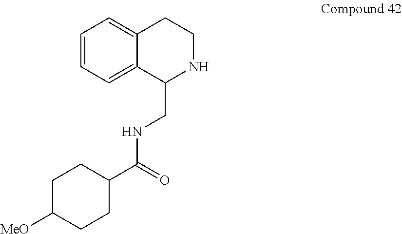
C1=CC=C2C(=C1)CCNC2CNC(C1CCC([MeO])CC1)=O
